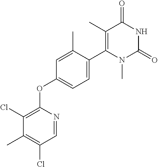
C1=C(C)C(C2=C(C)C(=O)NC(=O)N2C)=CC=C1OC1=C(Cl)C(C)=C(Cl)C=N1
